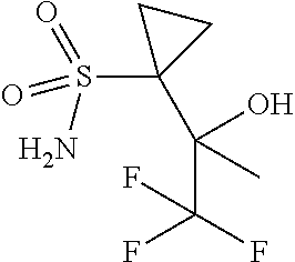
C(C1(S(=O)(=O)N)CC1)(C(F)(F)F)(O)C
